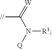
[//]C(=[W])N([Q])[R1]
